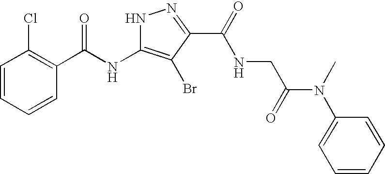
C1=CC=CC(C(NC2=C(Br)C(C(NCC(N(C3=CC=CC=C3)C)=O)=O)=NN2)=O)=C1Cl
